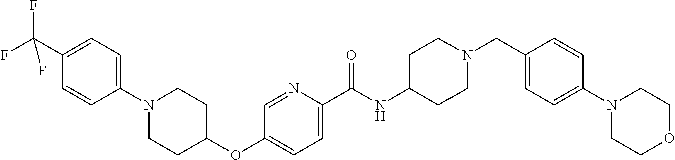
C1(C(F)(F)F)=CC=C(N2CCC(OC3=CC=C(C(NC4CCN(CC5=CC=C(N6CCOCC6)C=C5)CC4)=O)N=C3)CC2)C=C1
